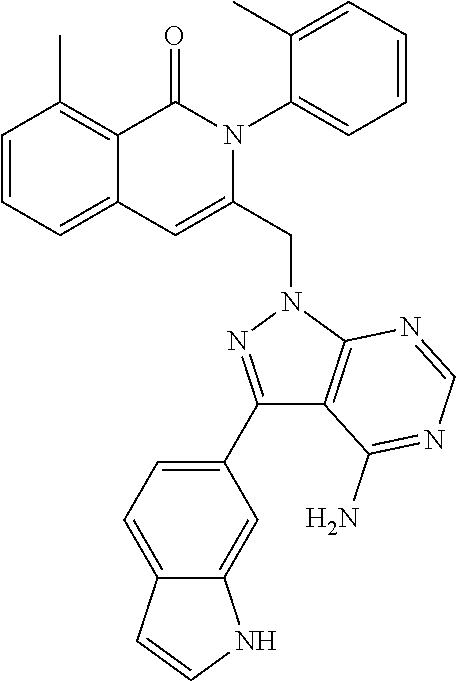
C1=CC=C2C(=C1C)C(=O)N(C1=CC=CC=C1C)C(CN1C3=C(C(N)=NC=N3)C(C3=CC=C4C(=C3)NC=C4)=N1)=C2
